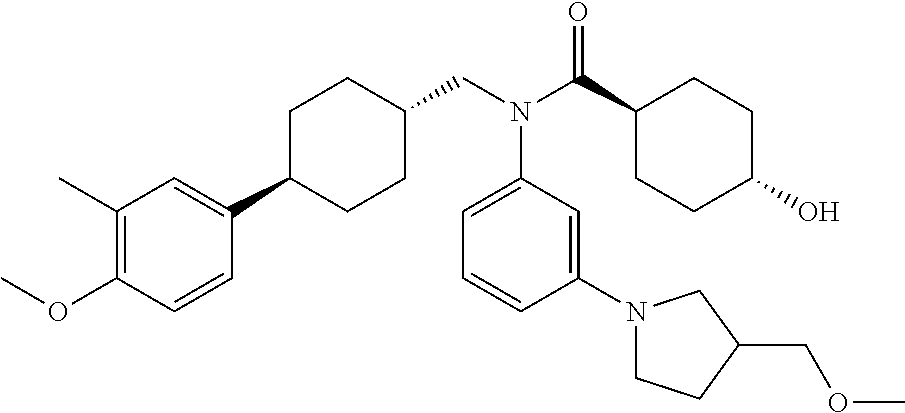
C1C(C2=CC(C)=C(OC)C=C2)CCC(CN(C(C2CCC(O)CC2)=O)C2=CC=CC(N3CCC(COC)C3)=C2)C1
